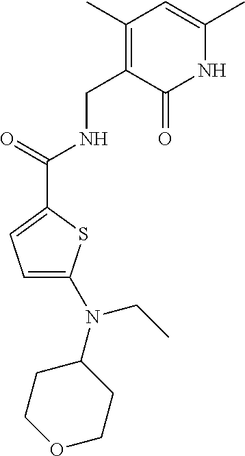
O1CCC(N(CC)C2=CC=C(C(NCC3=C(C)C=C(C)NC3=O)=O)S2)CC1
